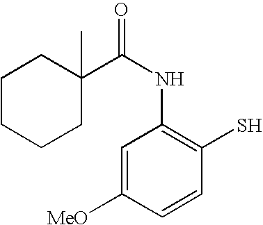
C1=C([MeO])C=CC(S)=C1NC(=O)C1(C)CCCCC1
